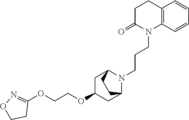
C12=C(C=CC=C1)N(CCCN1C3CC(OCCOC4=NOCC4)CC1CC3)C(=O)CC2
